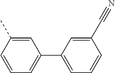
C1=C(C)C=CC=C1C1=CC=CC(C#N)=C1
